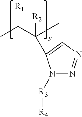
N1([R3][R4])N=NC=C1C(C)(C(C)[R1])[R2]
